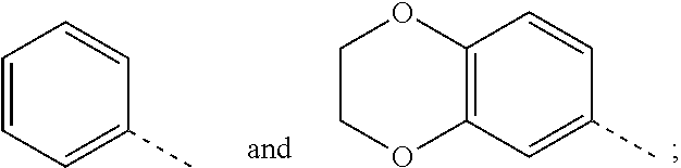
C1=CC=C(C)C=C1.C1COC2=C(O1)C=CC(C)=C2
